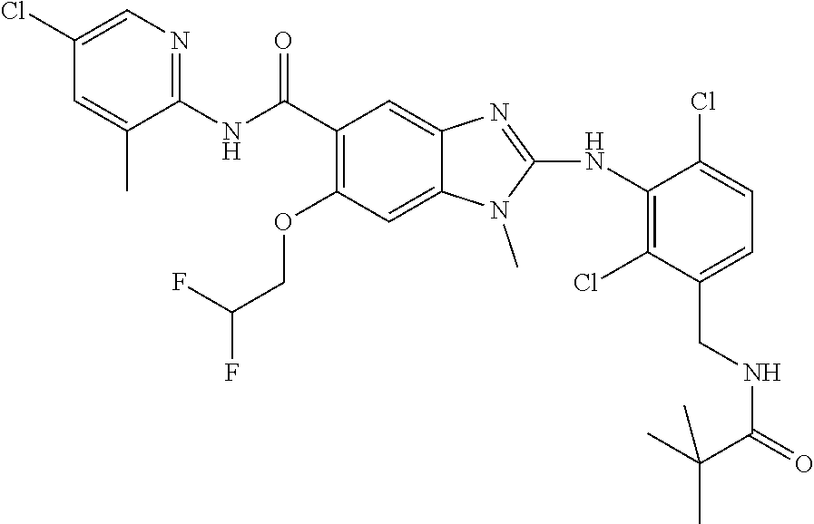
C1(Cl)=CN=C(NC(C2=C(OCC(F)F)C=C3C(=C2)N=C(NC2=C(Cl)C(CNC(=O)C(C)(C)C)=CC=C2Cl)N3C)=O)C(C)=C1
